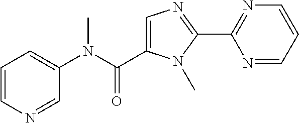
C1=NC=CC=C1N(C)C(=O)C1=CN=C(C2=NC=CC=N2)N1C
